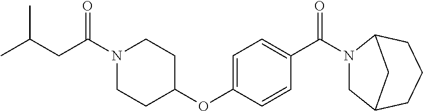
C1=C(OC2CCN(C(CC(C)C)=O)CC2)C=CC(C(N2CC3CCCC2C3)=O)=C1
